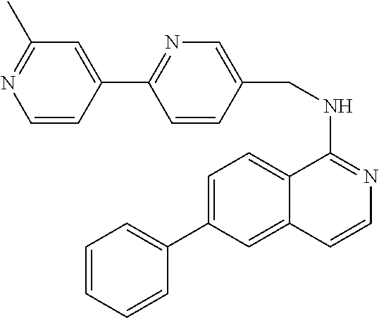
C12=CC=C(C3=CC=CC=C3)C=C1C=CN=C2NCC1=CN=C(C2=CC(C)=NC=C2)C=C1
